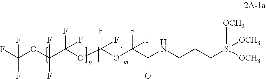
FC(OC(C(OC(OC(C(NCCC[Si]([OCH3])([OCH3])[OCH3])=O)(F)F)(F)F)(F)F)(F)F)(F)F
